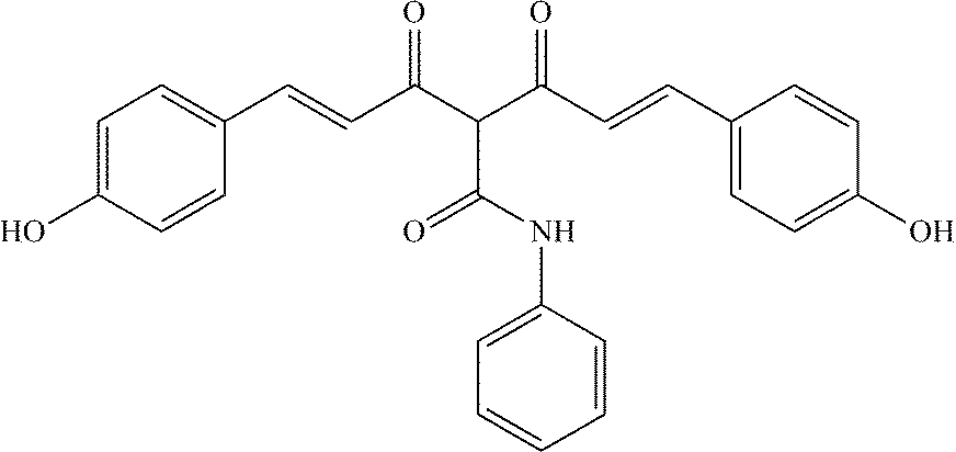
C1=C(O)C=CC(C=CC(C(C(C=CC2=CC=C(O)C=C2)=O)C(=O)NC2=CC=CC=C2)=O)=C1
